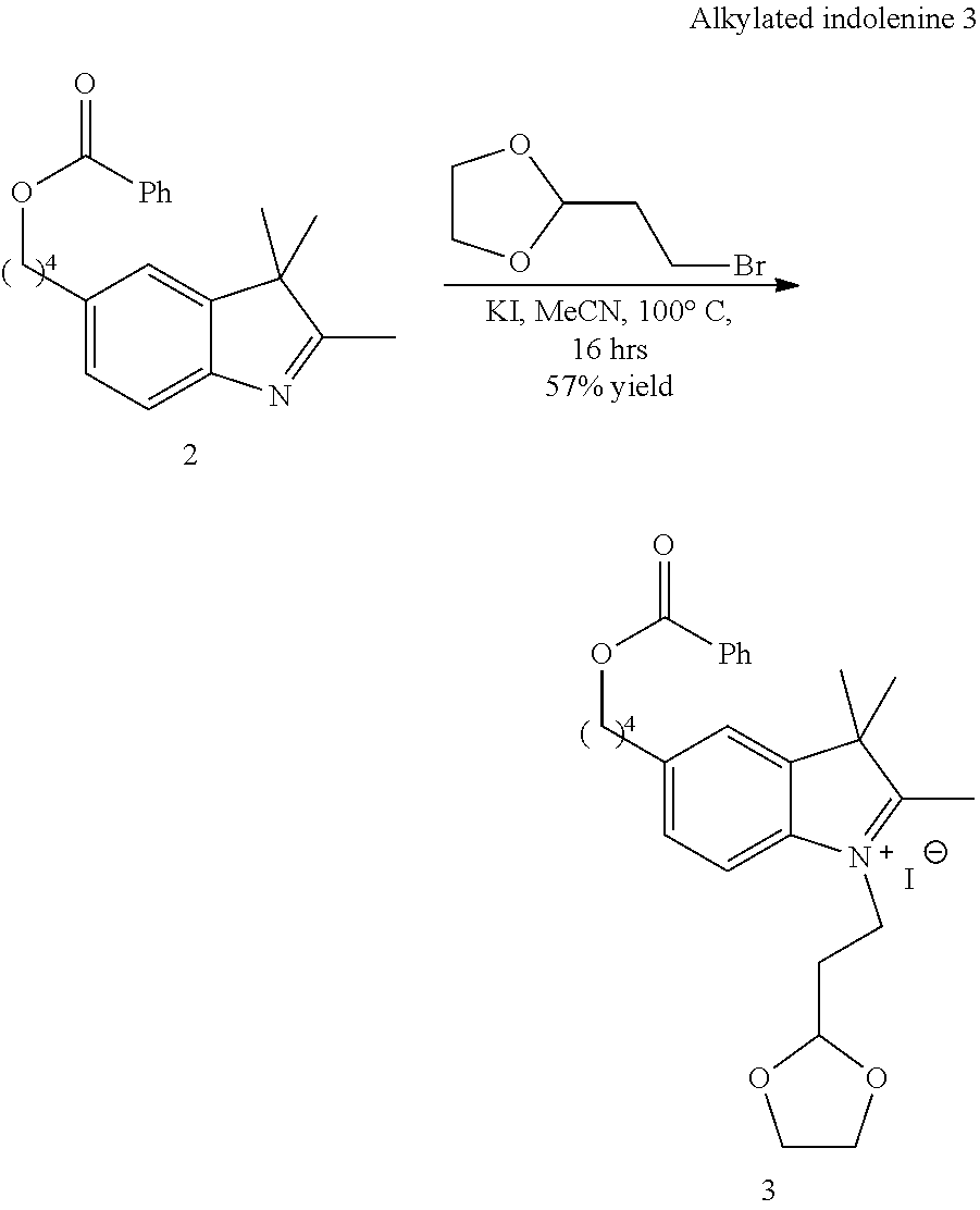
C1(COC(=O)[Ph])=CC=C2C(=C1)C(C)(C)C(C)=[N+]2CCC1OCCO1.[I-].C1(COC(=O)[Ph])=CC=C2C(=C1)C(C)(C)C(C)=N2.C1(CCBr)OCCO1
